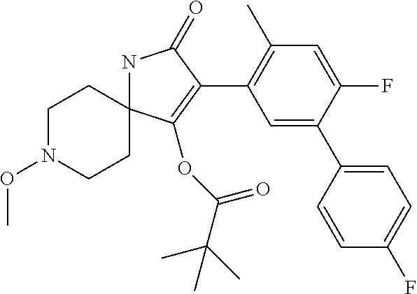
N1C2(C(OC(=O)C(C)(C)C)=C(C3=C(C)C=C(F)C(C4=CC=C(F)C=C4)=C3)C1=O)CCN(OC)CC2
